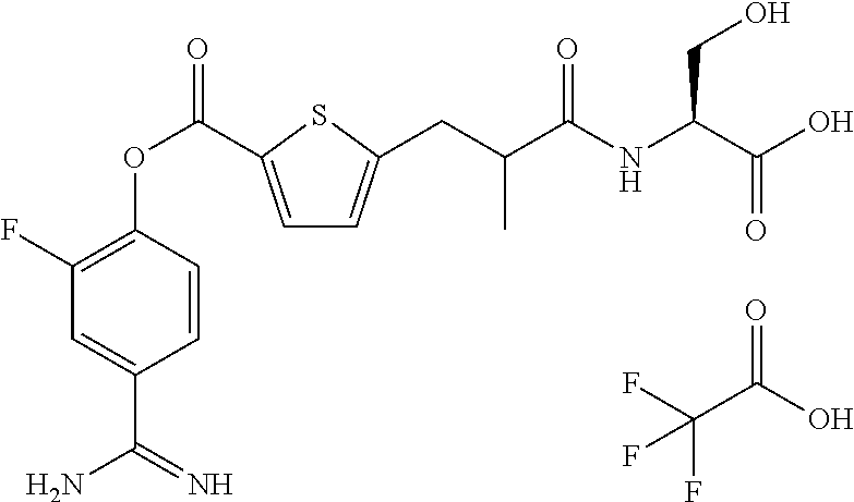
FC(C(O)=O)(F)F.C1=C(C(OC2=C(F)C=C(C(=N)N)C=C2)=O)SC(CC(C(NC(C(O)=O)CO)=O)C)=C1
